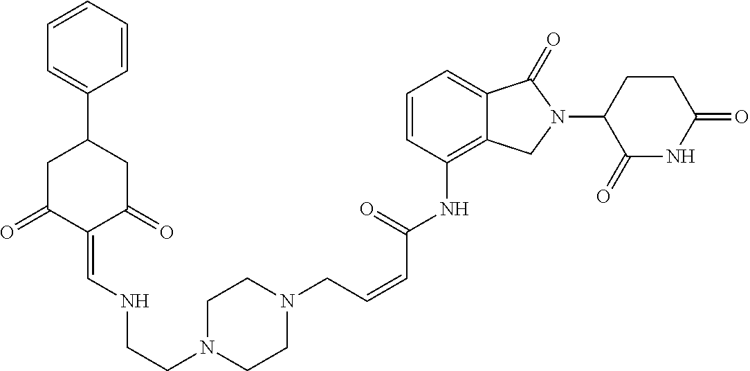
C1CN(CCNC=C2C(=O)CC(C3=CC=CC=C3)CC2=O)CCN1CC=CC(NC1=C2C(=CC=C1)C(=O)N(C1CCC(=O)NC1=O)C2)=O
